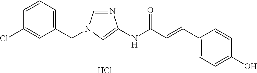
C1(CN2C=NC(NC(C=CC3=CC=C(O)C=C3)=O)=C2)=CC=CC(Cl)=C1.Cl
